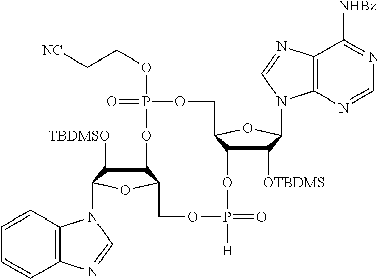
C12=C(N=CN=C1[NHBz])N(C1C([OTBDMS])C3C(O1)COP(=O)(OCC[NC])OC1C([TBDMSO])C(N4C5=C(C=CC=C5)N=C4)OC1COP(=O)([H])O3)C=N2
